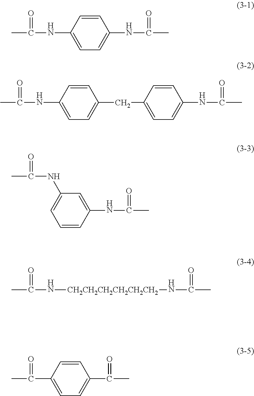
CC(NC1=CC=C(NC(C)=O)C=C1)=O.CC(NC1=CC=C(CC2=CC=C(NC(C)=O)C=C2)C=C1)=O.CC(NC1=CC=CC(NC(C)=O)=C1)=O.CC(N[CH2CH2CH2CH2CH2CH2]NC(C)=O)=O.CC(C1=CC=C(C(C)=O)C=C1)=O
